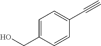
C1=C(CO)C=CC(C#C)=C1
